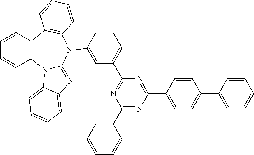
C12=C(C=CC=C1)C1=C(C=CC=C1)N(C1=CC(C3=NC(C4=CC=CC=C4)=NC(C4=CC=C(C5=CC=CC=C5)C=C4)=N3)=CC=C1)C1=NC3=CC=CC=C3N21
